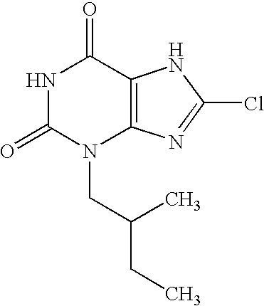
N1C(=O)N(CC(C)CC)C2=C(C1=O)NC(Cl)=N2
